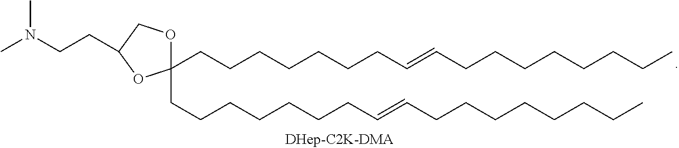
C1(CCCCCCCC=CCCCCCCCC)(CCCCCCCC=CCCCCCCCC)OCC(CCN(C)C)O1
